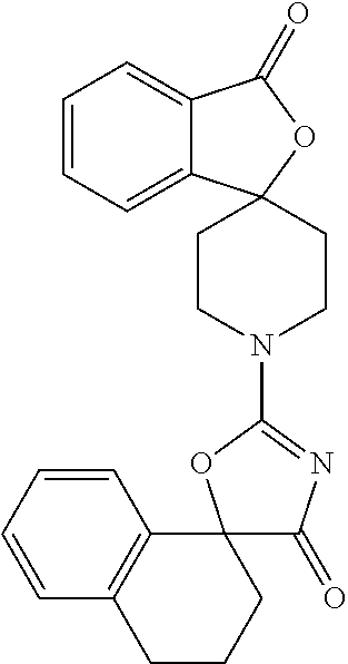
C1=CC=CC2=C1CCCC21C(=O)N=C(N2CCC3(CC2)C2=CC=CC=C2C(=O)O3)O1
